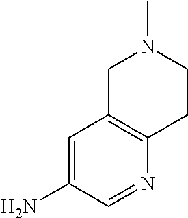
N1(C)CC2=C(CC1)N=CC(N)=C2
